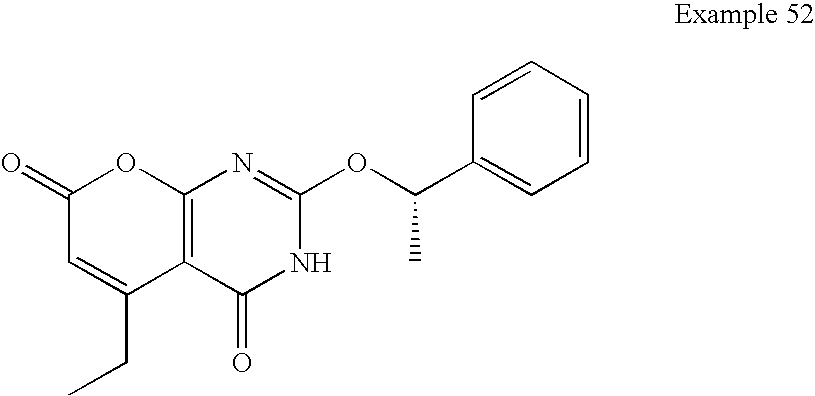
C1(=O)C=C(CC)C2=C(O1)N=C(OC(C1=CC=CC=C1)C)NC2=O
